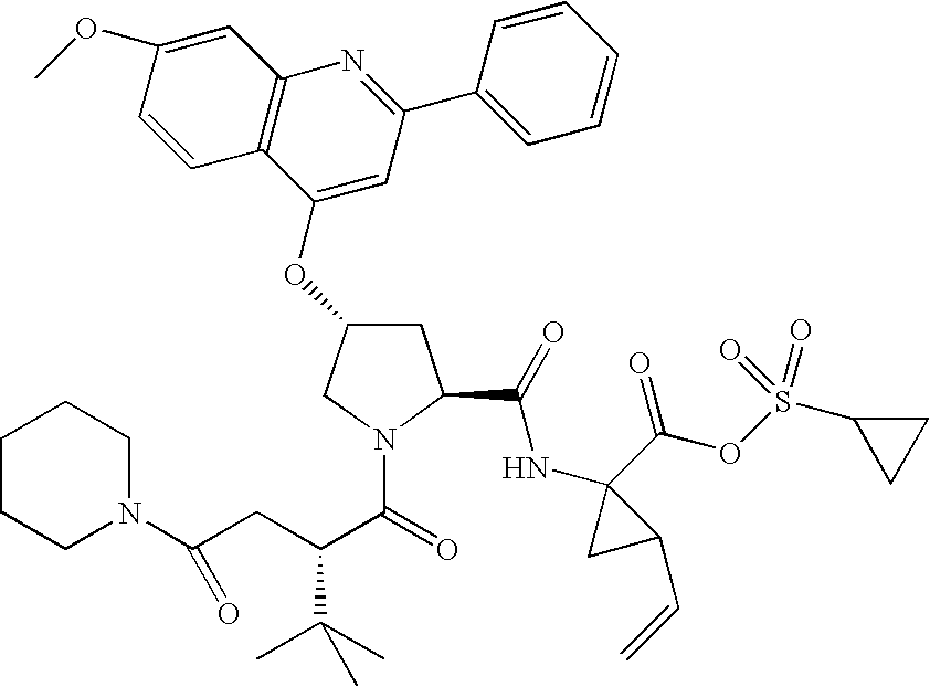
COC1=CC2=C(C=C1)C(OC1CC(C(=O)NC3(C(=O)OS(C4CC4)(=O)=O)CC3C=C)N(C(C(C(C)(C)C)CC(N3CCCCC3)=O)=O)C1)=CC(C1=CC=CC=C1)=N2
